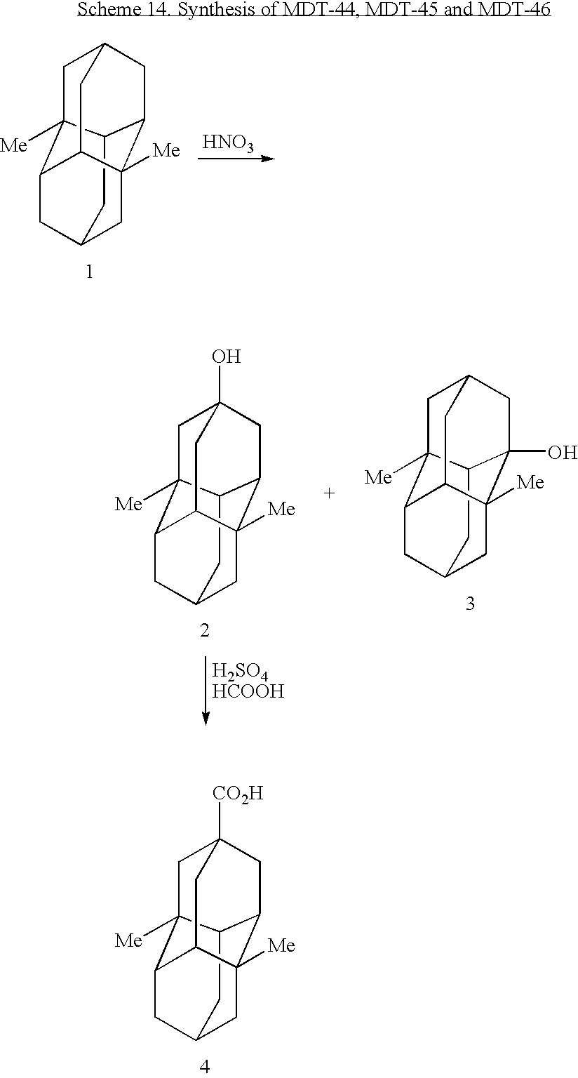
C12C3CC4CC1([Me])C1CC(CC3([Me])C1C4)C2.[HNO3].C12C3CC4(O)CC1([Me])C1CC(CC3([Me])C1C4)C2.C12C3(O)CC4CC1([Me])C1CC(CC3([Me])C1C4)C2.C12C3CC4([CO2H])CC1([Me])C1CC(CC3([Me])C1C4)C2
